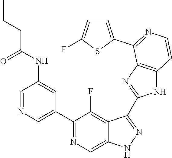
C1=NC=C(C2=NC=C3C(=C2F)C(C2=NC4=C(N2)C=CN=C4C2=CC=C(F)S2)=NN3)C=C1NC(CCC)=O
